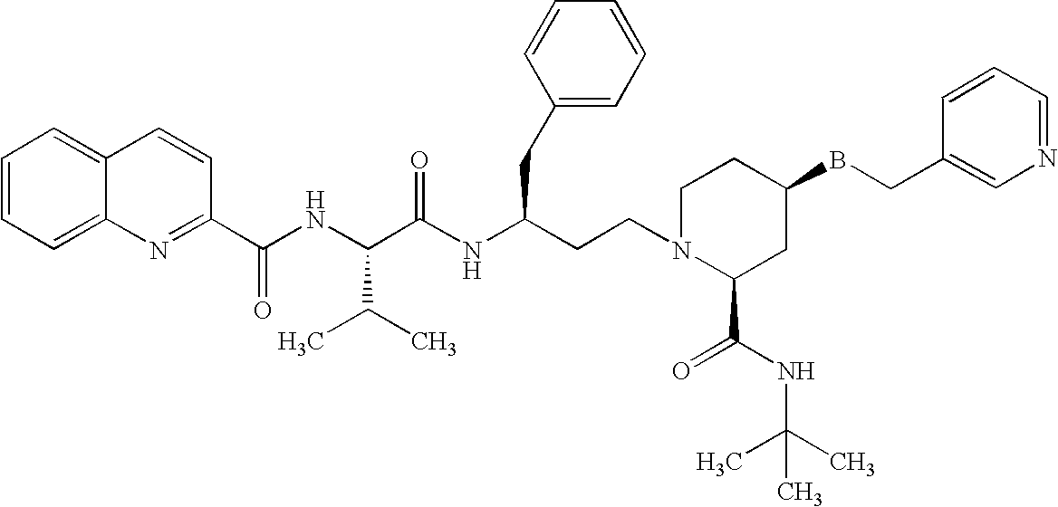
C1=CC=C2C(=C1)C=CC(C(NC(C(NC(CCN1C(C(NC(C)(C)C)=O)CC(BCC3=CN=CC=C3)CC1)CC1=CC=CC=C1)=O)C(C)C)=O)=N2
